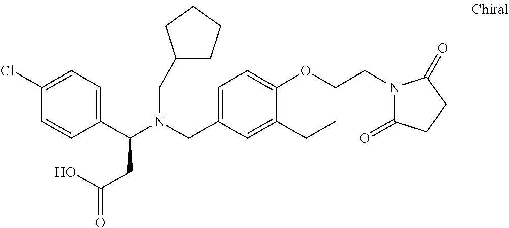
N(CC1=CC=C(OCCN2C(=O)CCC2=O)C(CC)=C1)(C(C1=CC=C(Cl)C=C1)CC(=O)O)CC1CCCC1
